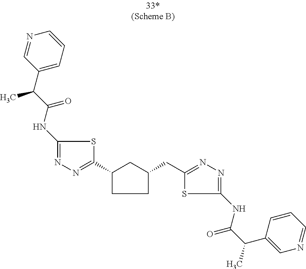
C1(C2=NN=C(NC(C(C3=CC=CN=C3)C)=O)S2)CCC(CC2=NN=C(NC(C(C)C3=CN=CC=C3)=O)S2)C1
